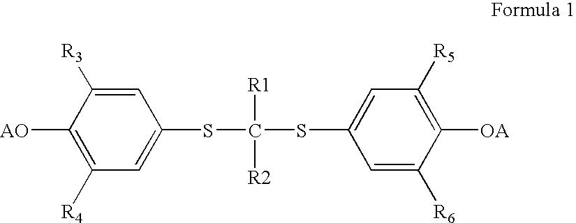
C1=C(SC(SC2=CC([R5])=C([OA])C([R6])=C2)([R1])[R2])C=C([R3])C([AO])=C1[R4]
